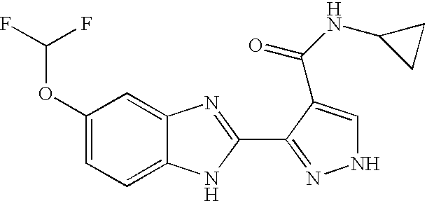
C12=CC=C(OC(F)F)C=C1N=C(C1=NNC=C1C(NC1CC1)=O)N2
